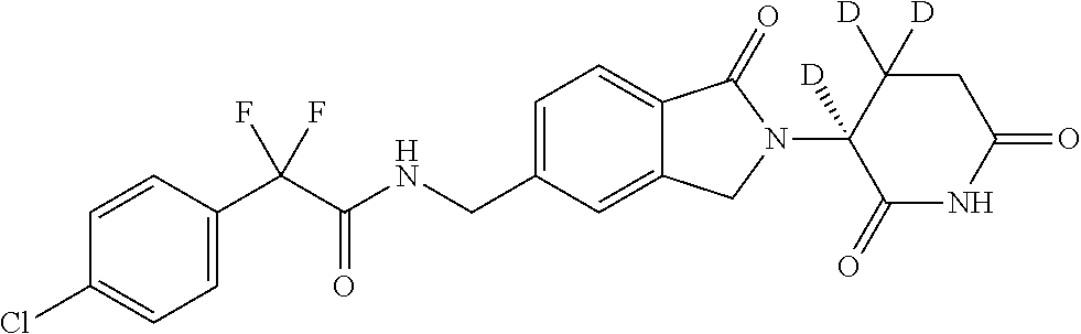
C1=CC(C(C(NCC2=CC=C3C(=C2)CN(C2([D])C(=O)NC(=O)CC2([D])[D])C3=O)=O)(F)F)=CC=C1Cl
